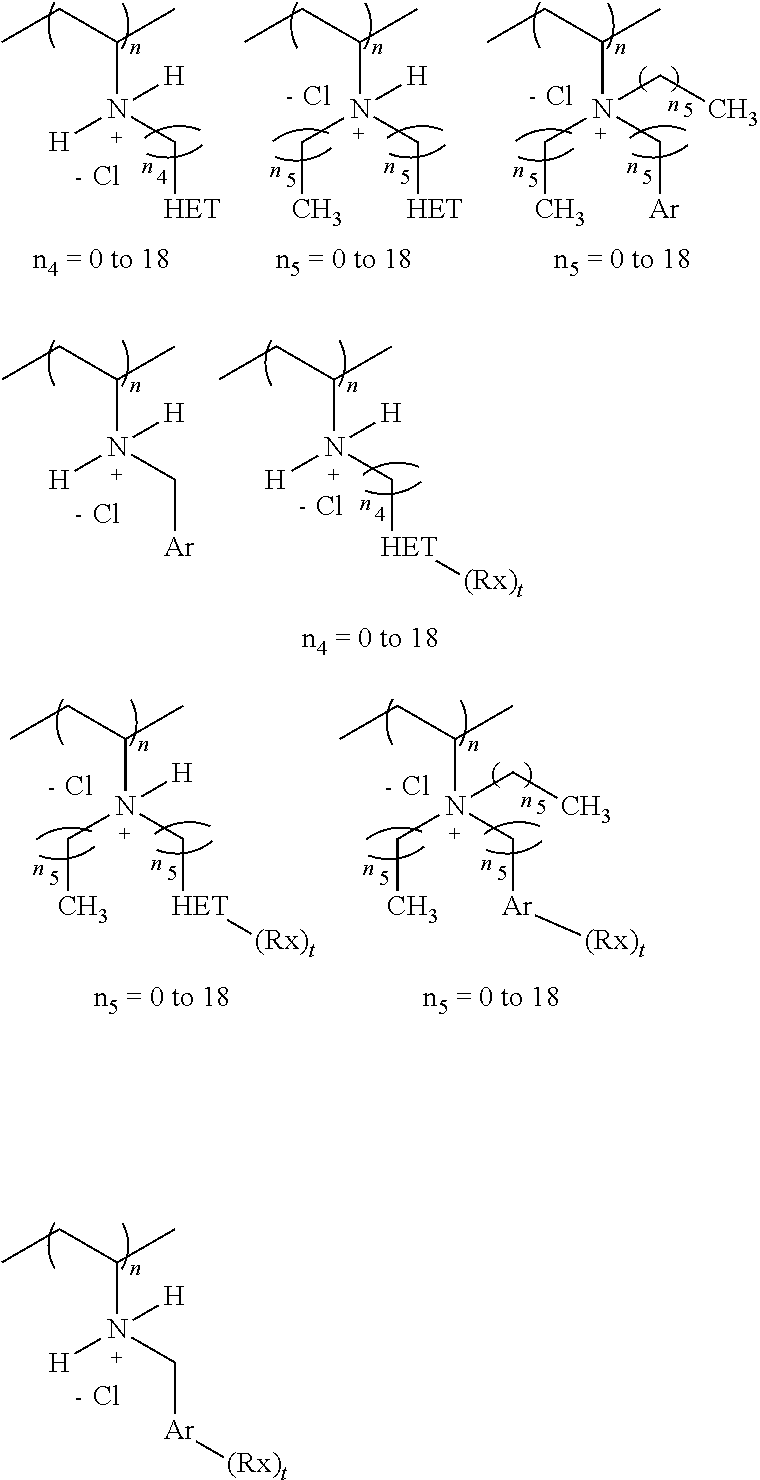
C(N(C[Ar])(CC)CC)(CC)C.Cl.C(N(C[HET])(CC)[H])(CC)C.Cl.C(N(C[HET])([H])[H])(CC)C.Cl.C(N(C[Ar][(Rx)t])([H])[H])(CC)C.Cl.C(N(C[Ar])([H])[H])(CC)C.Cl.C(N(C[HET][(Rx)t])([H])[H])(CC)C.Cl.C(N(C[HET][(Rx)t])(CC)[H])(CC)C.C(N(C[Ar][(Rx)t])(CC)CC)(CC)C.Cl.Cl
